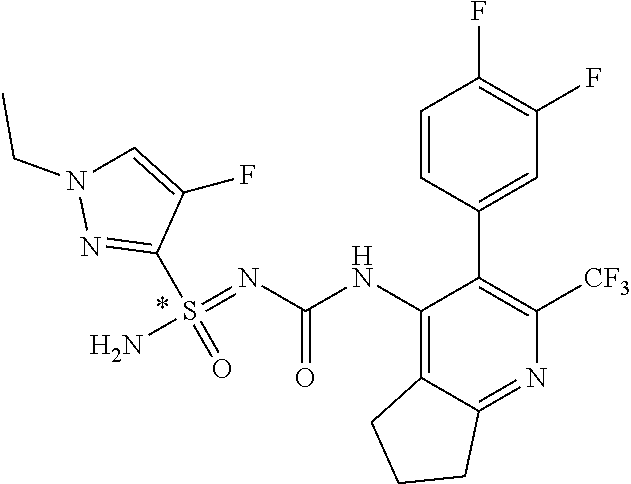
S(=NC(NC1=C2C(=NC([CF3])=C1C1=CC(F)=C(F)C=C1)CCC2)=O)(N)(C1=NN(CC)C=C1F)=O
